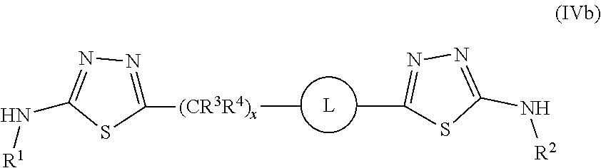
CC1=NN=C(N[R2])S1.[(CR3R4)x](C)C1=NN=C(N[R1])S1
